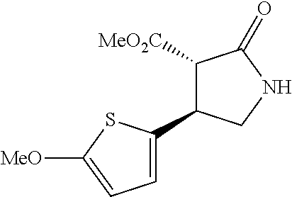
C1([MeO2C])C(C2=CC=C([MeO])S2)CNC1=O
